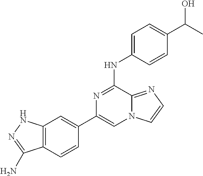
C12=C(C=CC(C3=CN4C(=NC=C4)C(NC4=CC=C(C(C)O)C=C4)=N3)=C1)C(N)=NN2
